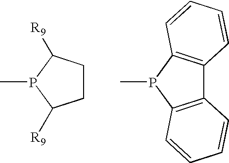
C1CC([R9])P(C)C1[R9].C12=C(P(C)C3=C1C=CC=C3)C=CC=C2
